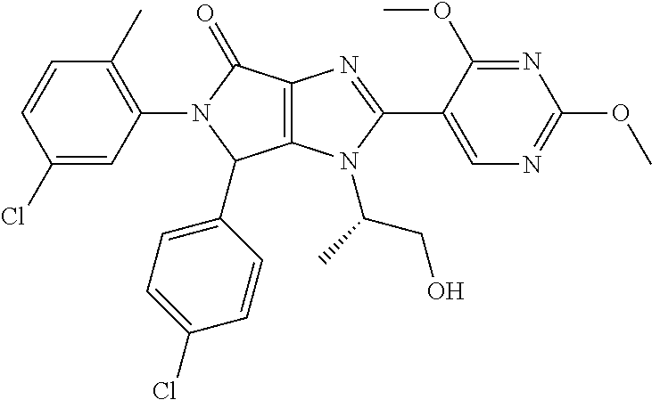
C12=C(N(C(C)CO)C(C3=CN=C(OC)N=C3OC)=N1)C(C1=CC=C(Cl)C=C1)N(C1=C(C)C=CC(Cl)=C1)C2=O
